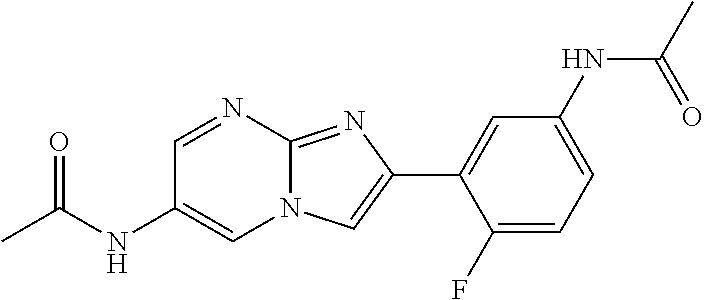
C1=NC2=NC(C3=CC(NC(C)=O)=CC=C3F)=CN2C=C1NC(C)=O
